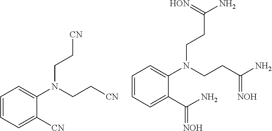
N(CC[CN])(CC[CN])C1=CC=CC=C1[CN].N(CCC(N)=[NOH])(CCC(N)=[HON])C1=CC=CC=C1C(N)=[NOH]
